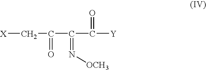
[X]CC(C(C([Y])=O)=N[OCH3])=O
